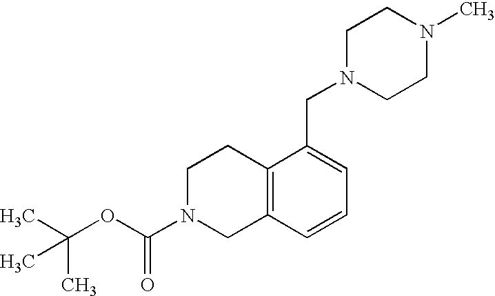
N1(C(OC(C)(C)C)=O)CCC2=C(C1)C=CC=C2CN1CCN(C)CC1
